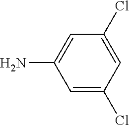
C1=C(Cl)C=C(N)C=C1Cl
